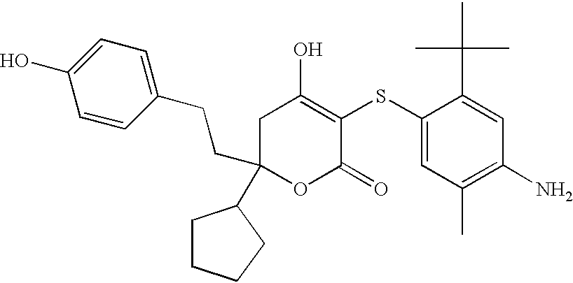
C1(CCC2=CC=C(O)C=C2)(C2CCCC2)OC(=O)C(SC2=CC(C)=C(N)C=C2C(C)(C)C)=C(O)C1
